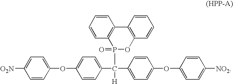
[O2N]C1=CC=C(OC2=CC=C(C(C3=CC=C(OC4=CC=C([NO2])C=C4)C=C3)(P3(=O)OC4=C(C5=C3C=CC=C5)C=CC=C4)[H])C=C2)C=C1
